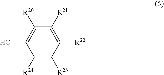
C1([R24])=C([R23])C([R22])=C([R21])C([R20])=C1O
